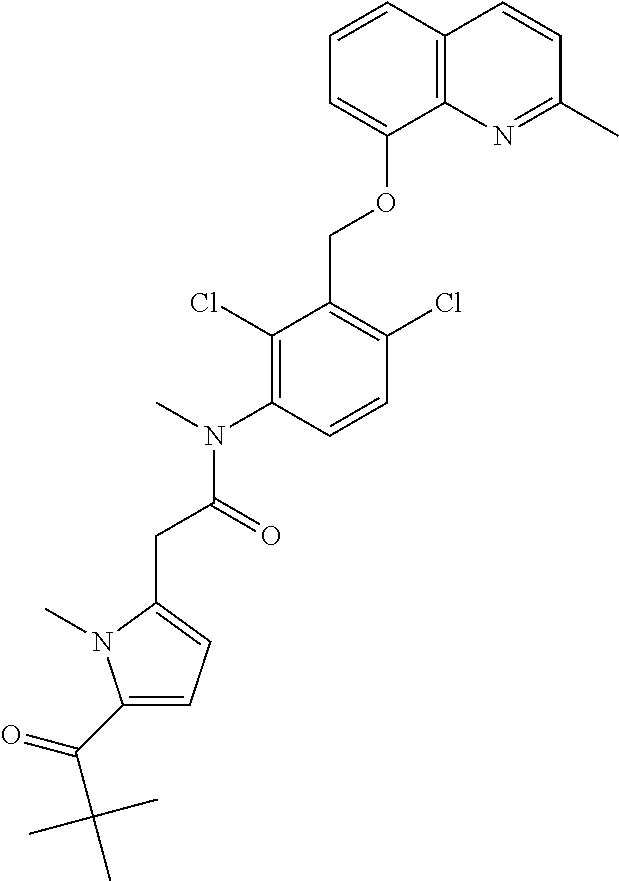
C1=CC2=C(C(OCC3=C(Cl)C=CC(N(C)C(=O)CC4=CC=C(C(=O)C(C)(C)C)N4C)=C3Cl)=C1)N=C(C)C=C2
